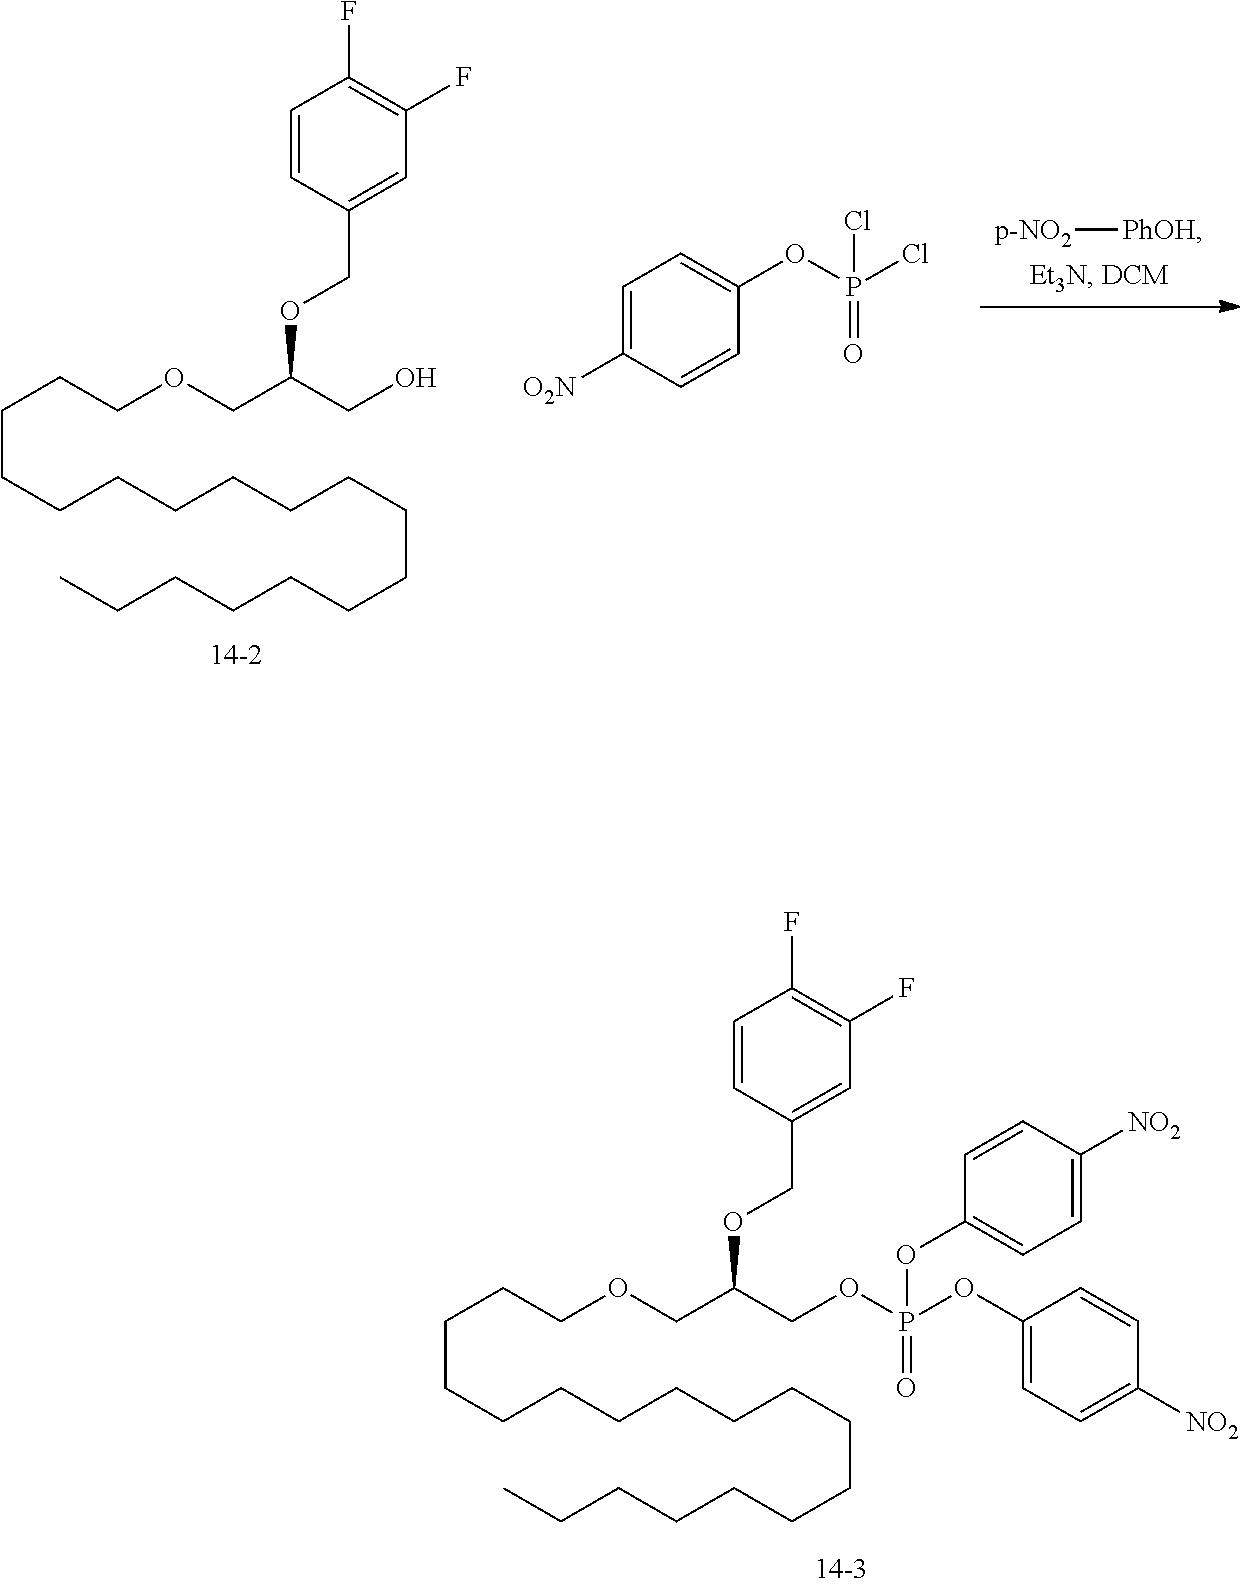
[p-NO2][PhOH].C(CCCCCCCCCCCCC)CCCCOCC(CO)OCC1=CC(F)=C(F)C=C1.C1=C([O2N])C=CC(OP(Cl)(=O)Cl)=C1.C(CCCCCCCCCCCCC)CCCCOCC(COP(OC1=CC=C([NO2])C=C1)(=O)OC1=CC=C([NO2])C=C1)OCC1=CC(F)=C(F)C=C1
